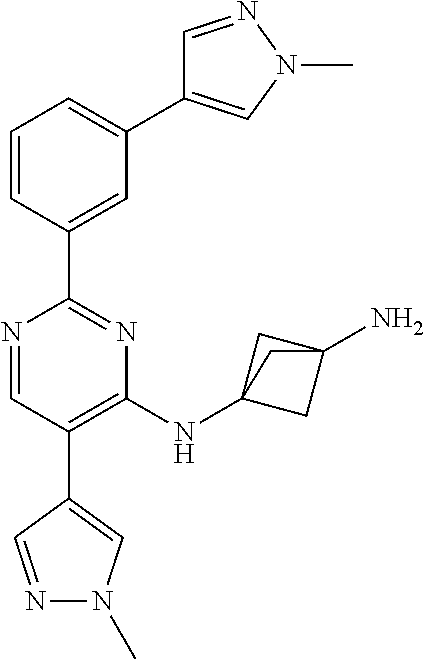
N1=CC(C2=CN(C)N=C2)=C(NC23CC(N)(C2)C3)N=C1C1=CC(C2=CN(C)N=C2)=CC=C1
